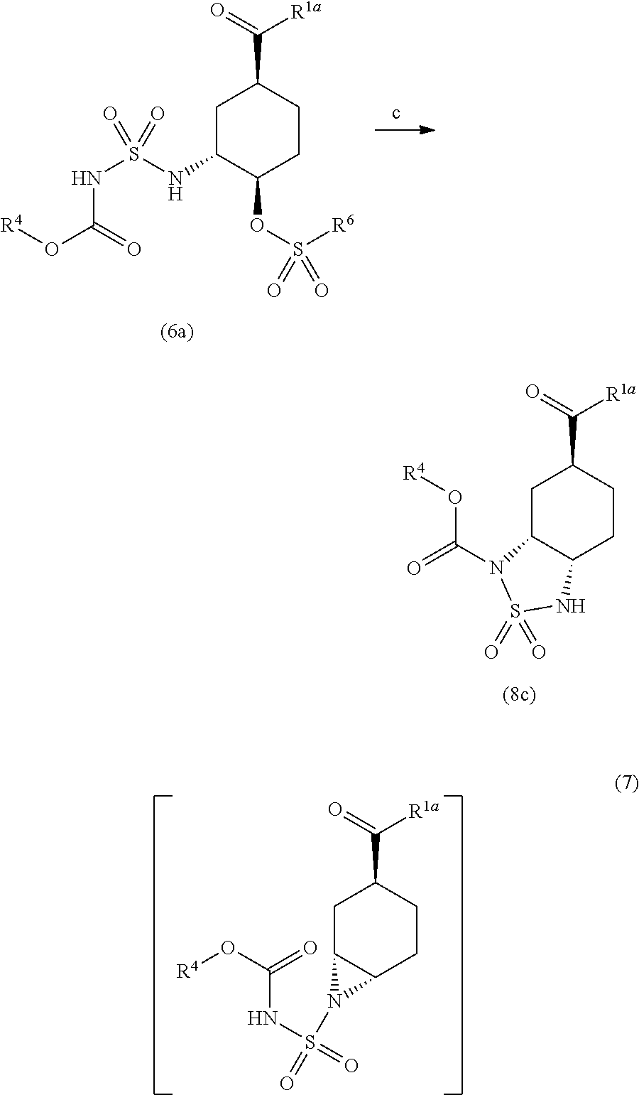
C1C(NS(NC(O[R4])=O)(=O)=O)C(OS([R6])(=O)=O)CCC1C(=O)[R1a].C1C2C(CCC1C(=O)[R1a])NS(=O)(=O)N2C(=O)O[R4].C1C2C(CCC1C(=O)[R1a])N2S(=O)(NC(O[R4])=O)=O
